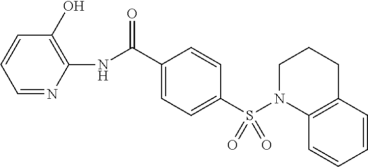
C1=NC(NC(C2=CC=C(S(N3C4=C(CCC3)C=CC=C4)(=O)=O)C=C2)=O)=C(O)C=C1
